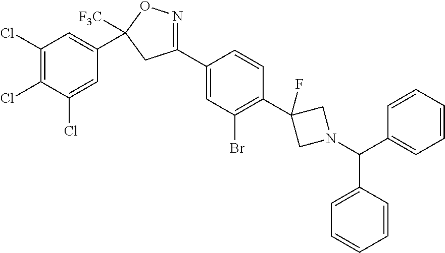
C1(Cl)=C(Cl)C(Cl)=CC(C2([F3C])ON=C(C3=CC(Br)=C(C4(F)CN(C(C5=CC=CC=C5)C5=CC=CC=C5)C4)C=C3)C2)=C1
